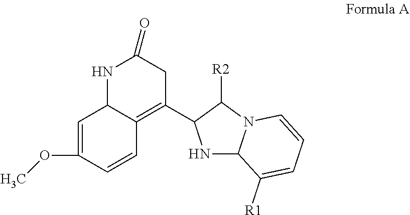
N1C2N(C([R2])C1C1=C3C=CC(OC)=CC3NC(=O)C1)C=CC=C2[R1]
